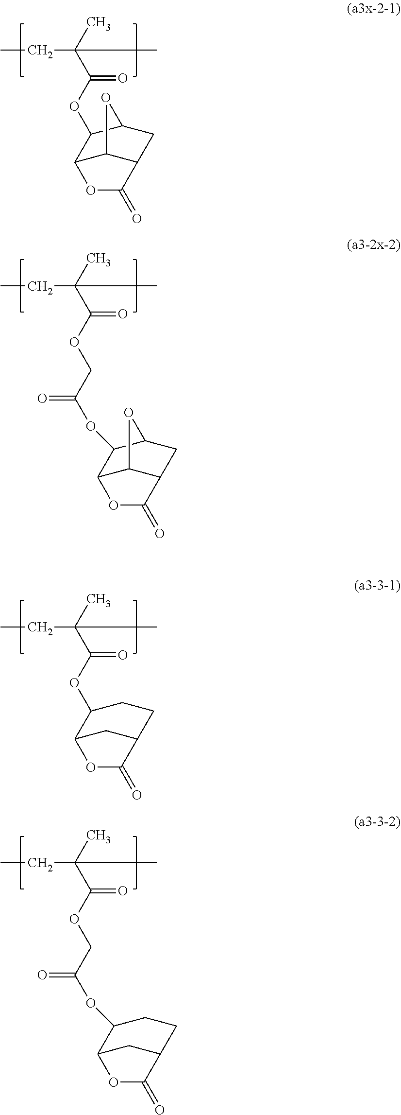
CCC(C)(C)C(OCC(OC1C2C3C(CC1O3)C(=O)O2)=O)=O.CCC(C)(C)C(OC1C2C3C(CC1O3)C(=O)O2)=O.CCC(C)(C)C(OCC(OC1C2CC(CC1)C(=O)O2)=O)=O.CCC(C)(C)C(OC1C2CC(CC1)C(=O)O2)=O
